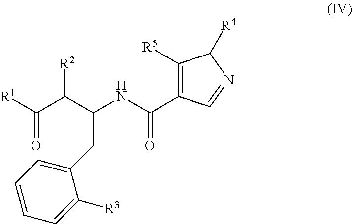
[R1]C(C(C(NC(C1=C([R5])C([R4])N=C1)=O)CC1=CC=CC=C1[R3])[R2])=O
